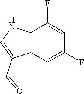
C12=C(C=C(F)C=C1F)C(C=O)=CN2
